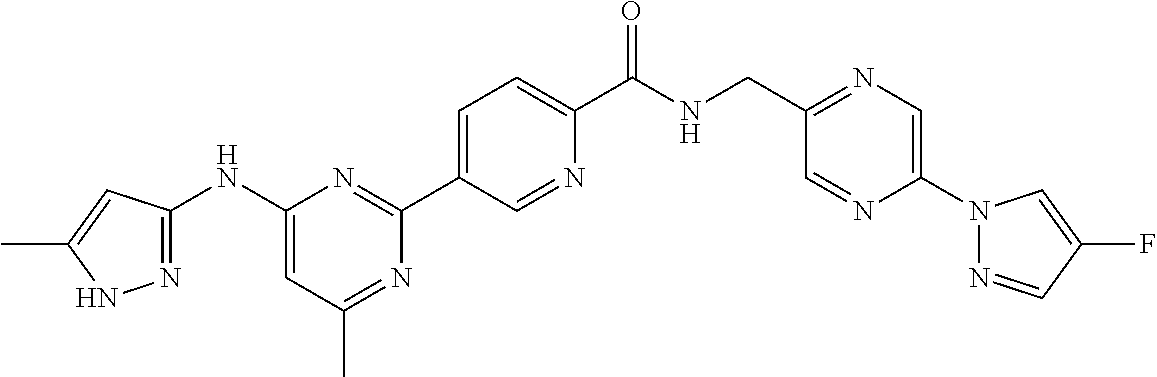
N1=C(C)C=C(NC2=NNC(C)=C2)N=C1C1=CC=C(C(=O)NCC2=NC=C(N3N=CC(F)=C3)N=C2)N=C1
